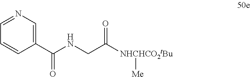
C1(C(NCC([NHCHCO2tBu][Me])=O)=O)=CN=CC=C1
